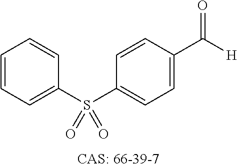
C1=CC(S(C2=CC=CC=C2)(=O)=O)=CC=C1C([H])=O
